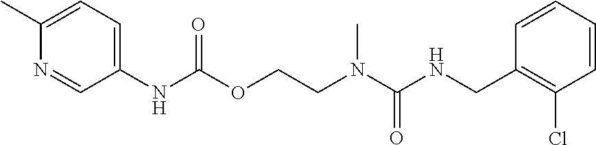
C1=CC(CNC(N(CCOC(NC2=CC=C(C)N=C2)=O)C)=O)=C(Cl)C=C1
